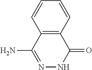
N1=C(N)C2=C(C(=O)N1)C=CC=C2
